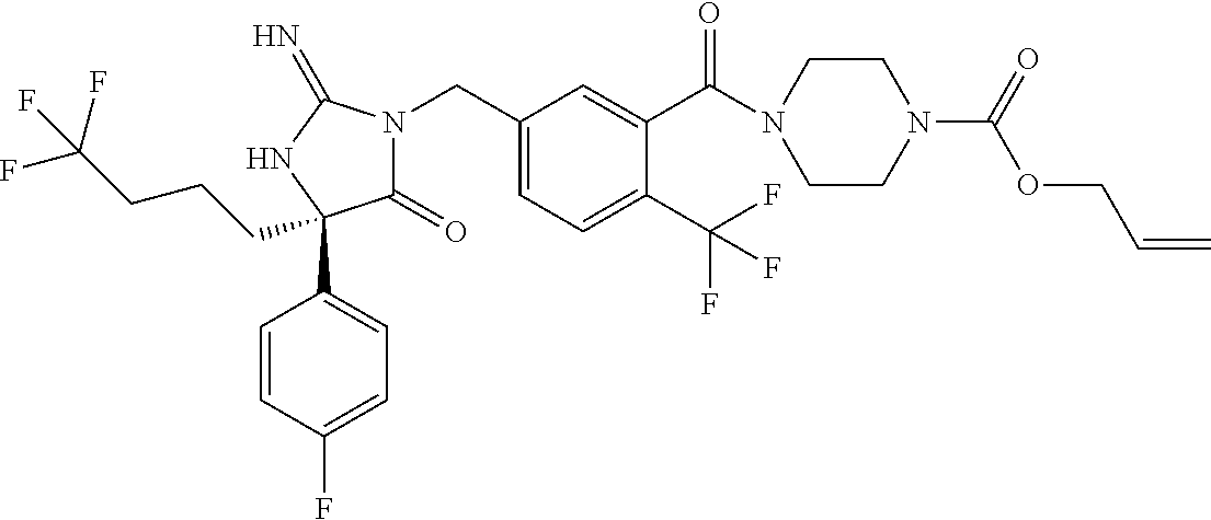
C1(=O)N(CC2=CC=C(C(F)(F)F)C(C(=O)N3CCN(C(=O)OCC=C)CC3)=C2)C(=N)NC1(C1=CC=C(F)C=C1)CCCC(F)(F)F
